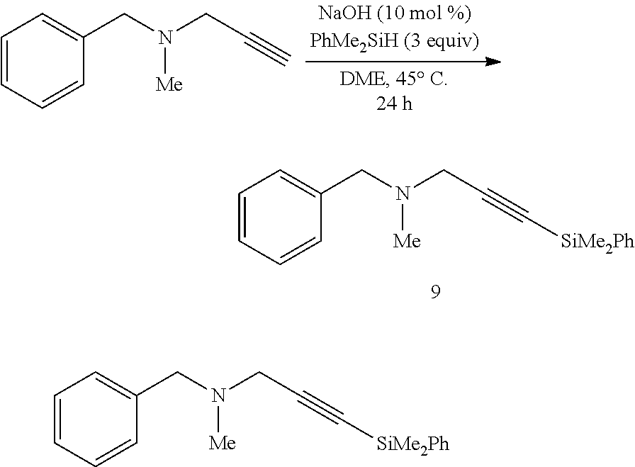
C1=CC=CC(CN([Me])CC#C)=C1.C1=CC=CC(CN([Me])CC#C[SiMe2Ph])=C1.C1=CC=CC(CN([Me])CC#C[SiMe2Ph])=C1
